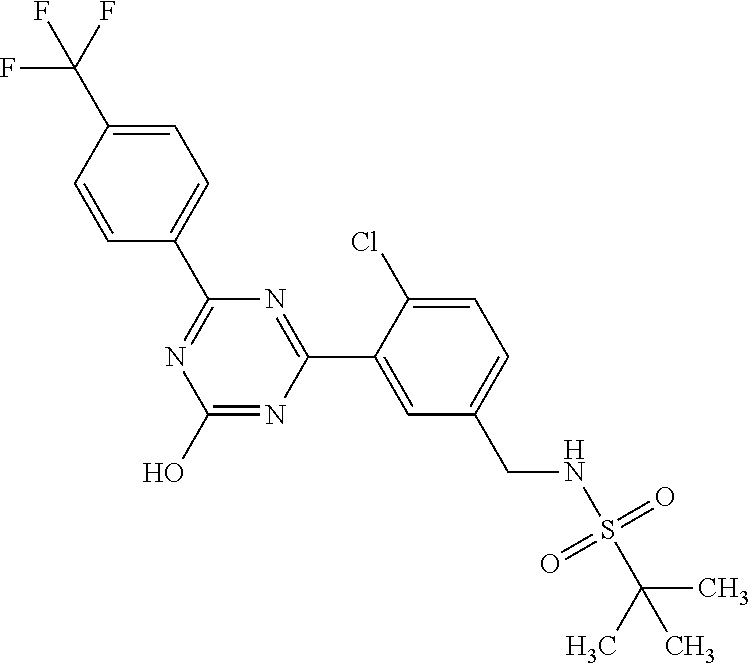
OC1=NC(C2=CC(CNS(C(C)(C)C)(=O)=O)=CC=C2Cl)=NC(C2=CC=C(C(F)(F)F)C=C2)=N1
